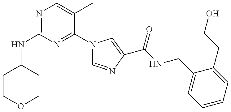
N(C1=NC=C(C)C(N2C=NC(C(=O)NCC3=CC=CC=C3CCO)=C2)=N1)C1CCOCC1
